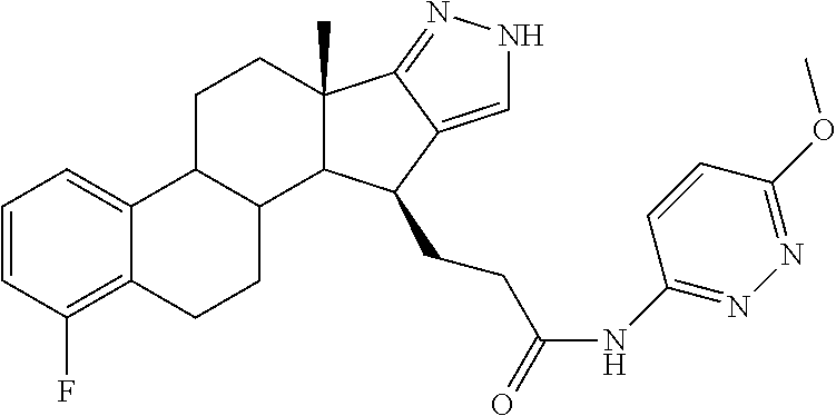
C1=CC(F)=C2C(=C1)C1C(CC2)C2C(C)(CC1)C1=NNC=C1C2CCC(NC1=NN=C(OC)C=C1)=O
